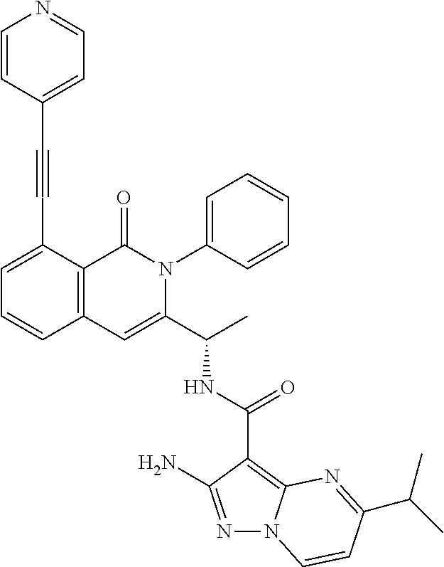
N1=C(N)C(C(NC(C2=CC3=C(C(=O)N2C2=CC=CC=C2)C(C#CC2=CC=NC=C2)=CC=C3)C)=O)=C2N1C=CC(C(C)C)=N2
